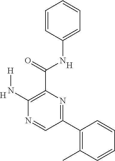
C1=CC=CC=C1NC(C1=C(N[H])N=CC(C2=C(C)C=CC=C2)=N1)=O.[H].[H]
